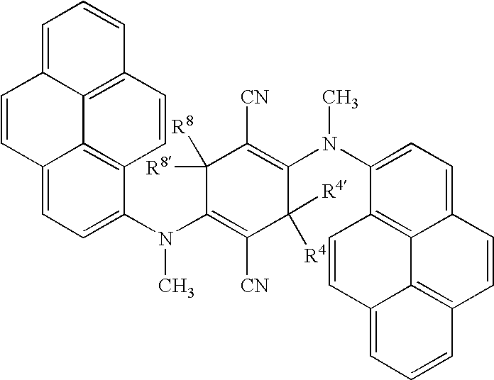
C12=CC=C(N(C3=C([CN])C([R4])([R4])C(N(C4=CC=C5C6=C4C=CC4=CC=CC(=C64)C=C5)C)=C([CN])C3([R8])[R8])C)C3=C1C1=C(C=C3)C=CC=C1C=C2
